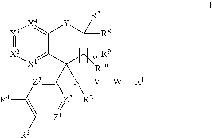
[X3]1=[X2][X1]=C2C(=[X4]1)[Y]C([R7])([R8])C([R10])([R9])C2(N([R2])[V][W][R1])C1=[Z3]C([R4])=C([R3])[Z1]=[Z2]1
